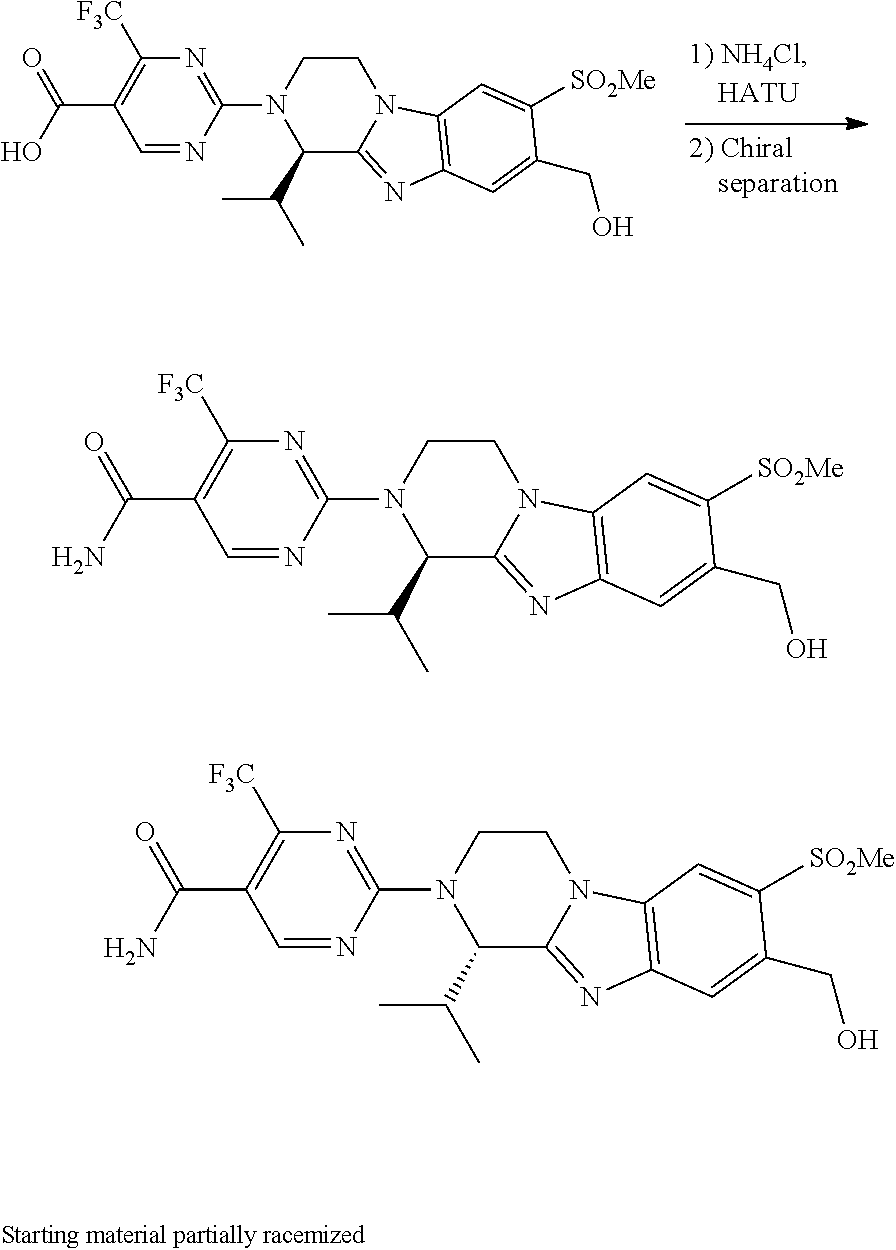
C1CN(C2=NC([F3C])=C(C(N)=O)C=N2)C(C(C)C)C2=NC3=C(N12)C=C([SO2Me])C(CO)=C3.C1CN(C2=NC([F3C])=C(C(N)=O)C=N2)C(C(C)C)C2=NC3=C(N12)C=C([SO2Me])C(CO)=C3.C1CN(C2=NC([F3C])=C(C(O)=O)C=N2)C(C(C)C)C2=NC3=C(N12)C=C([SO2Me])C(CO)=C3
